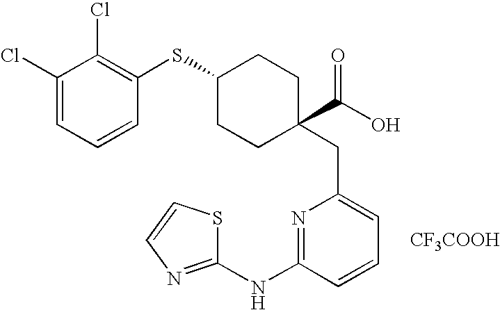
C1(Cl)=CC=CC(SC2CCC(C(O)=O)(CC3=CC=CC(NC4=NC=CS4)=N3)CC2)=C1Cl.[CF3COOH]
